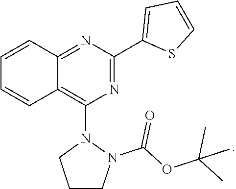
C1=CC2=NC(C3=CC=CS3)=NC(N3CCCN3C(=O)OC(C)(C)C)=C2C=C1
